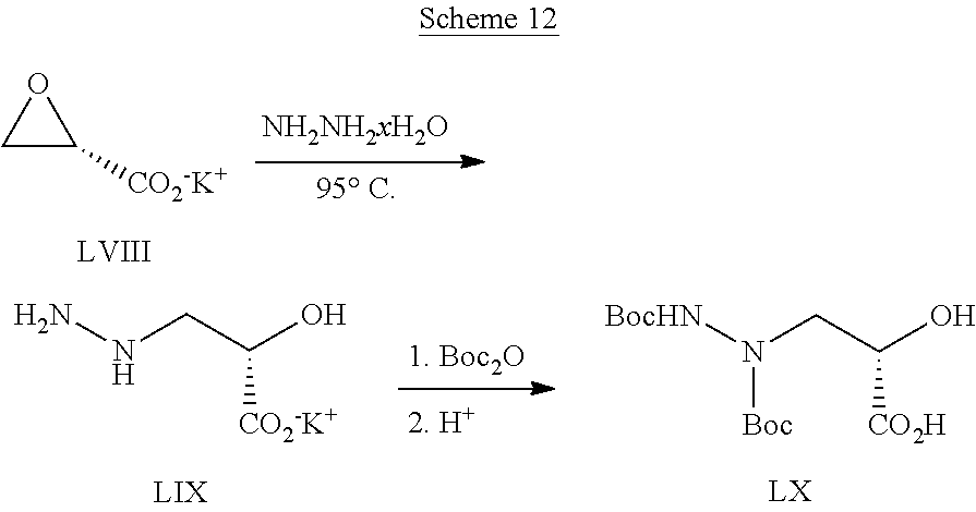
C1C([CO2-K+])O1.NNCC(O)[CO2-K+].[BocHN]N(CC(O)[CO2H])[Boc]
